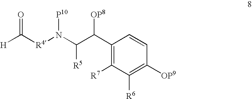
C1(C(C(N([R4]C([H])=O)[P10])[R5])[OP8])=C([R7])C([R6])=C([OP9])C=C1
